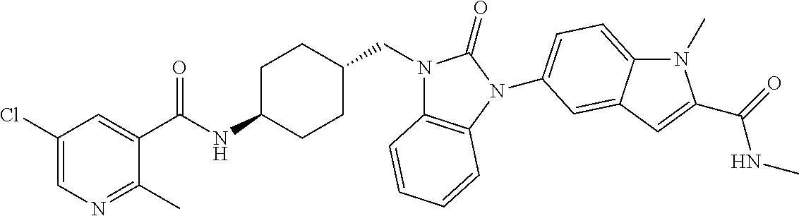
C1(Cl)=CN=C(C)C(C(NC2CCC(CN3C4=C(N(C5=CC=C6N(C)C(C(=O)NC)=CC6=C5)C3=O)C=CC=C4)CC2)=O)=C1
